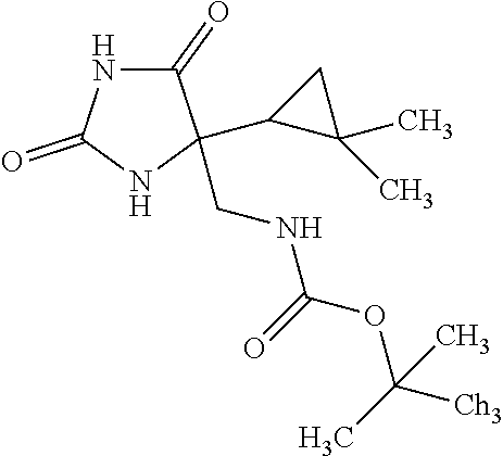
C1(=O)NC(=O)NC1(C1C(C)(C)C1)CNC(OC([Ch3])(C)C)=O
